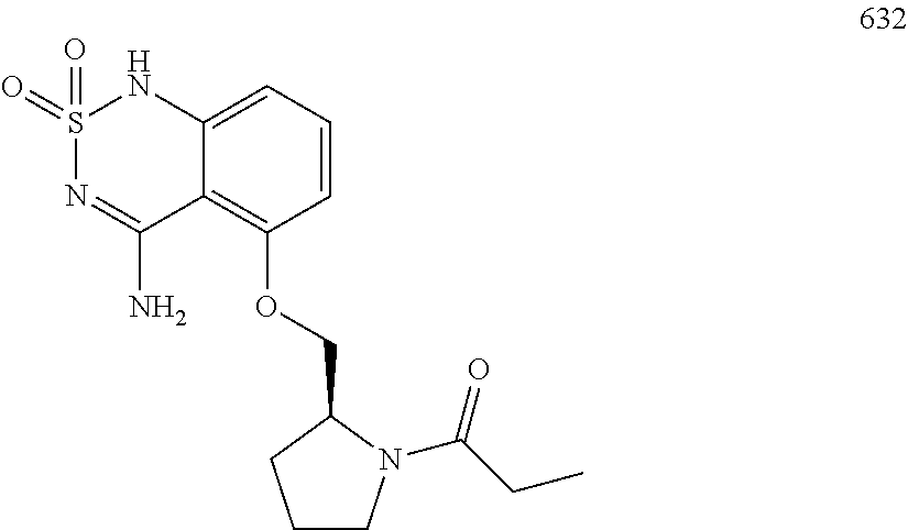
S1(=O)(=O)N=C(N)C2=C(OCC3CCCN3C(CC)=O)C=CC=C2N1
